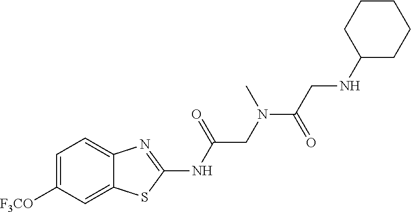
C1=C([F3CO])C=C2C(=C1)N=C(NC(CN(C(=O)CNC1CCCCC1)C)=O)S2
